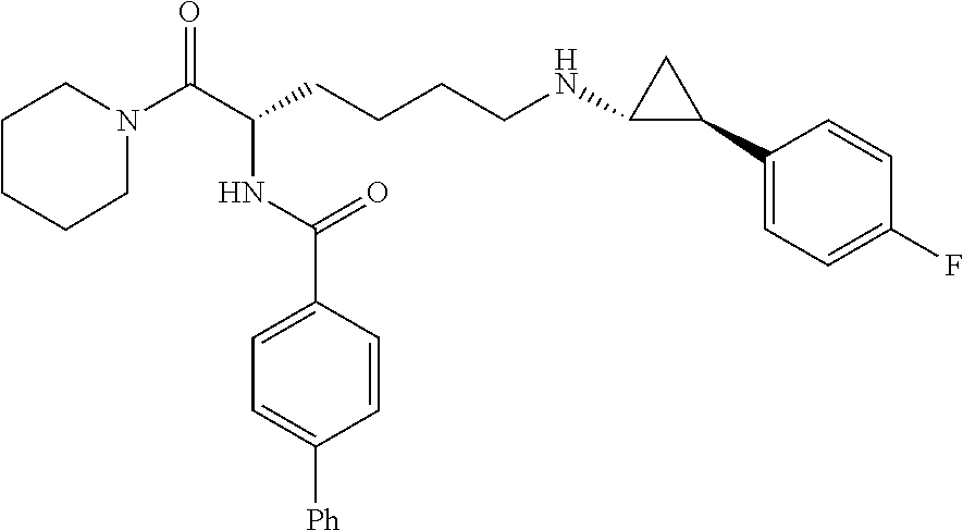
C1N(C(C(CCCCNC2C(C3=CC=C(F)C=C3)C2)NC(C2=CC=C([Ph])C=C2)=O)=O)CCCC1
